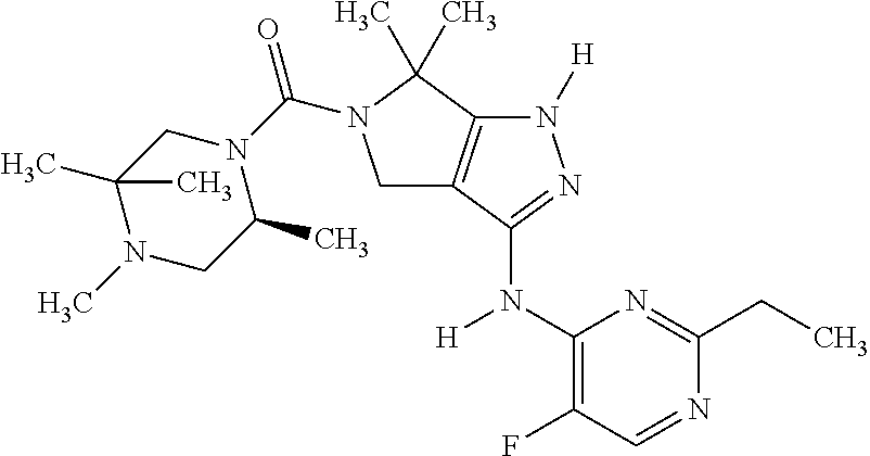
C1(N(C2=NN([H])C3=C2CN(C(N2CC(C)(C)N(C)CC2C)=O)C3(C)C)[H])=C(F)C=NC(CC)=N1
